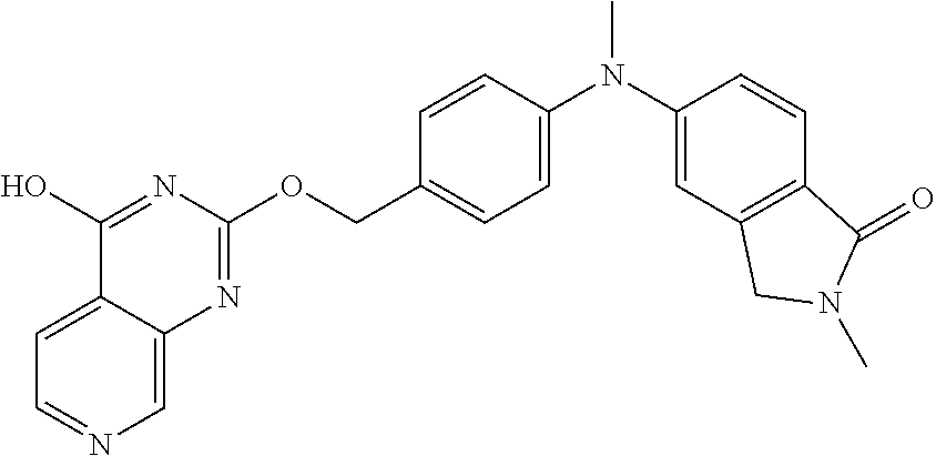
C1=C2C(=CN=C1)N=C(OCC1=CC=C(N(C3=CC4=C(C=C3)C(=O)N(C)C4)C)C=C1)N=C2O
